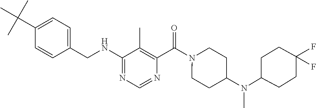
C1=CC(CNC2=NC=NC(C(=O)N3CCC(N(C)C4CCC(F)(F)CC4)CC3)=C2C)=CC=C1C(C)(C)C
